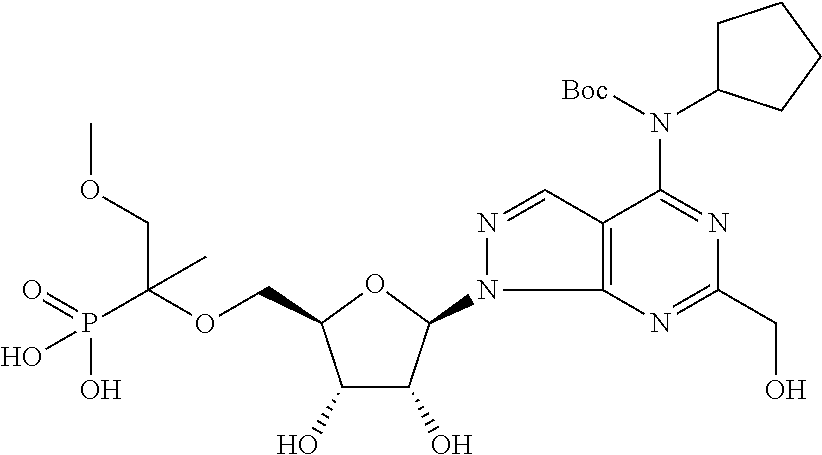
C1(O)C(O)C(N2N=CC3=C2N=C(CO)N=C3N(C2CCCC2)[Boc])OC1COC(P(=O)(O)O)(COC)C
